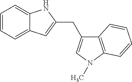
C12=C(N(C)C=C1CC1=CC3=CC=CC=C3N1)C=CC=C2
